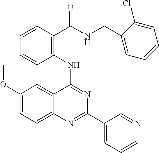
C1(NC2=NC(C3=CC=CN=C3)=NC3=CC=C(OC)C=C23)=C(C(NCC2=CC=CC=C2Cl)=O)C=CC=C1
